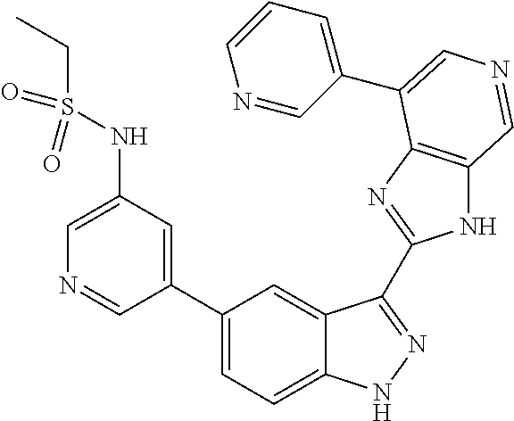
S(NC1=CN=CC(C2=CC=C3C(=C2)C(C2=NC4=C(N2)C=NC=C4C2=CC=CN=C2)=NN3)=C1)(=O)(=O)CC
